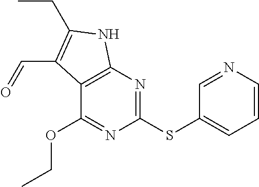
S(C1=CC=CN=C1)C1=NC2=C(C(OCC)=N1)C(C=O)=C(CC)N2
